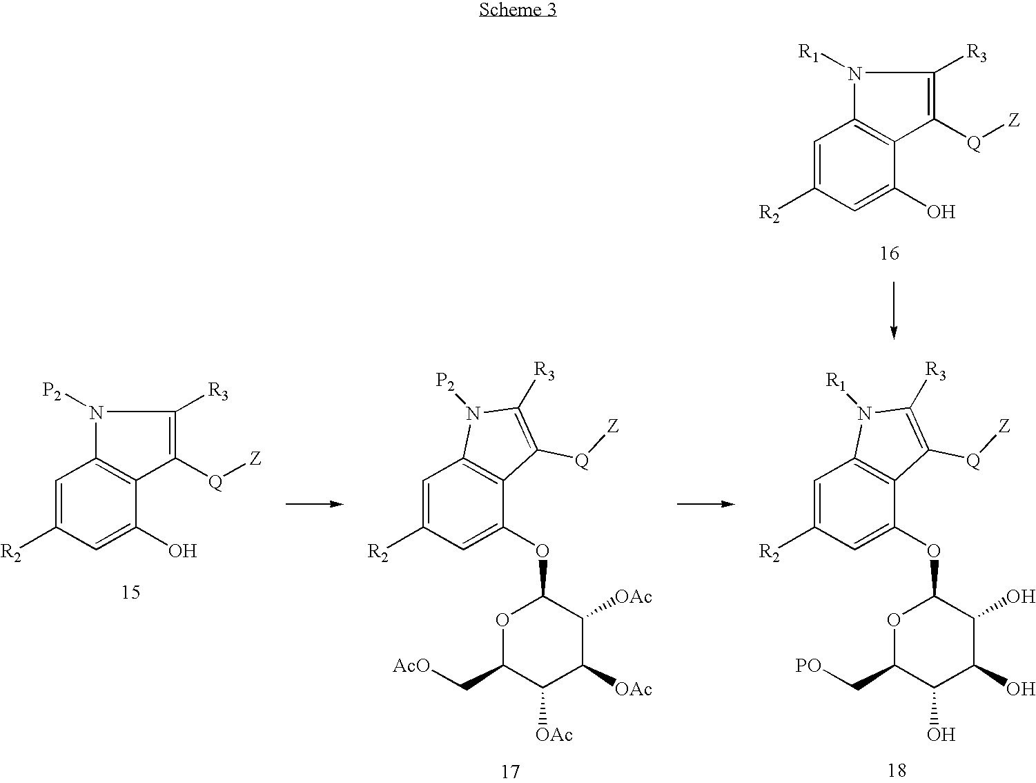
C1=C([R2])C=C(O)C2=C1N([R1])C([R3])=C2[Q][Z].C1=C([R2])C=C(OC2OC(C[AcO])C([OAc])C([OAc])C2[OAc])C2=C1N([P2])C([R3])=C2[Q][Z].C1=C([R2])C=C(O)C2=C1N([P2])C([R3])=C2[Q][Z].C1=C([R2])C=C(OC2OC(C[PO])C(O)C(O)C2O)C2=C1N([R1])C([R3])=C2[Q][Z]
